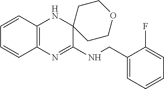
C1=CC2=C(C=C1)N=C(NCC1=CC=CC=C1F)C1(N2)CCOCC1
